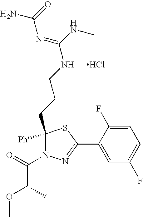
C1([Ph])(CCCNC(NC)=NC(N)=O)N(C(=O)C(C)OC)N=C(C2=CC(F)=CC=C2F)S1.Cl
